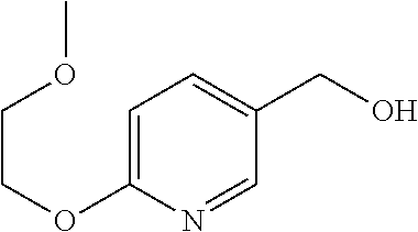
C1=C(OCCOC)N=CC(CO)=C1
